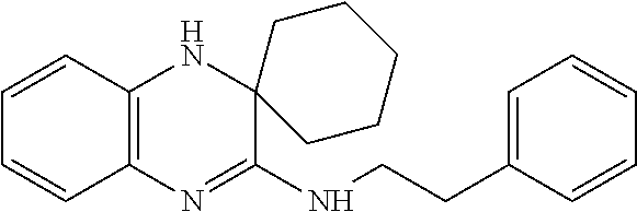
C1=CC2=C(C=C1)N=C(NCCC1=CC=CC=C1)C1(N2)CCCCC1
